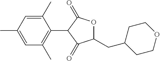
C1(C)=CC(C)=CC(C)=C1C1C(=O)OC(CC2CCOCC2)C1=O
